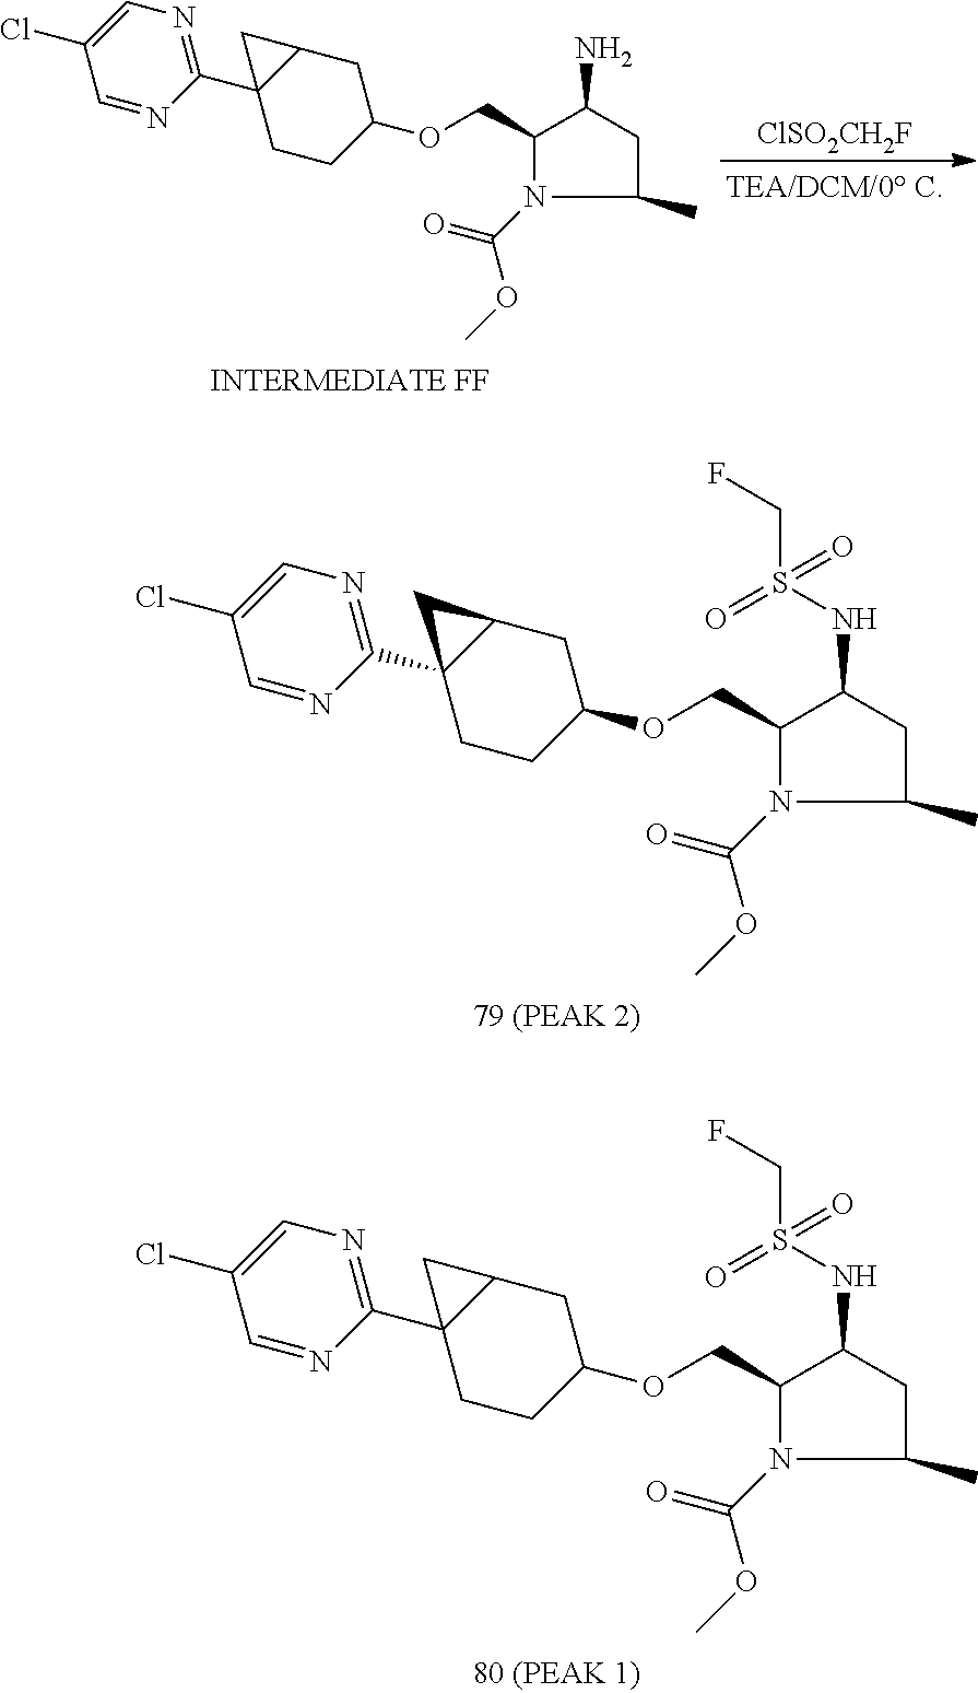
N1(C(=O)OC)C(COC2CC3C(C4=NC=C(Cl)C=N4)(CC2)C3)C(N)CC1C.[ClSO2CH2F].N1(C(=O)OC)C(COC2CC3C(C4=NC=C(Cl)C=N4)(CC2)C3)C(NS(=O)(CF)=O)CC1C.N1(C(=O)OC)C(COC2CC3C(C4=NC=C(Cl)C=N4)(CC2)C3)C(NS(=O)(CF)=O)CC1C
